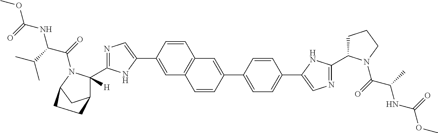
C1=C(C2=CN=C(C3([H])C4CC(N3C(=O)C(C(C)C)NC(=O)OC)CC4)N2)C=CC2=C1C=CC(C1=CC=C(C3=CN=C(C4CCCN4C(=O)C(C)NC(=O)OC)N3)C=C1)=C2
